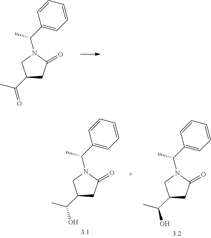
C1(C(C)=O)CC(=O)N(C(C2=CC=CC=C2)C)C1.C1(C(C)O)CC(=O)N(C(C2=CC=CC=C2)C)C1.C1(C(C)O)CC(=O)N(C(C2=CC=CC=C2)C)C1
